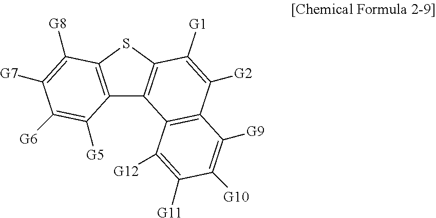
C12=C(SC3=C1C1=C(C([G2])=C3[G1])C([G9])=C([G10])C([G11])=C1[G12])C([G8])=C([G7])C([G6])=C2[G5]
